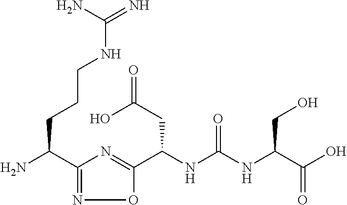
C(NC(NC(C(O)=O)CO)=O)(C1=NC(C(N)CCCNC(=N)N)=NO1)CC(=O)O
